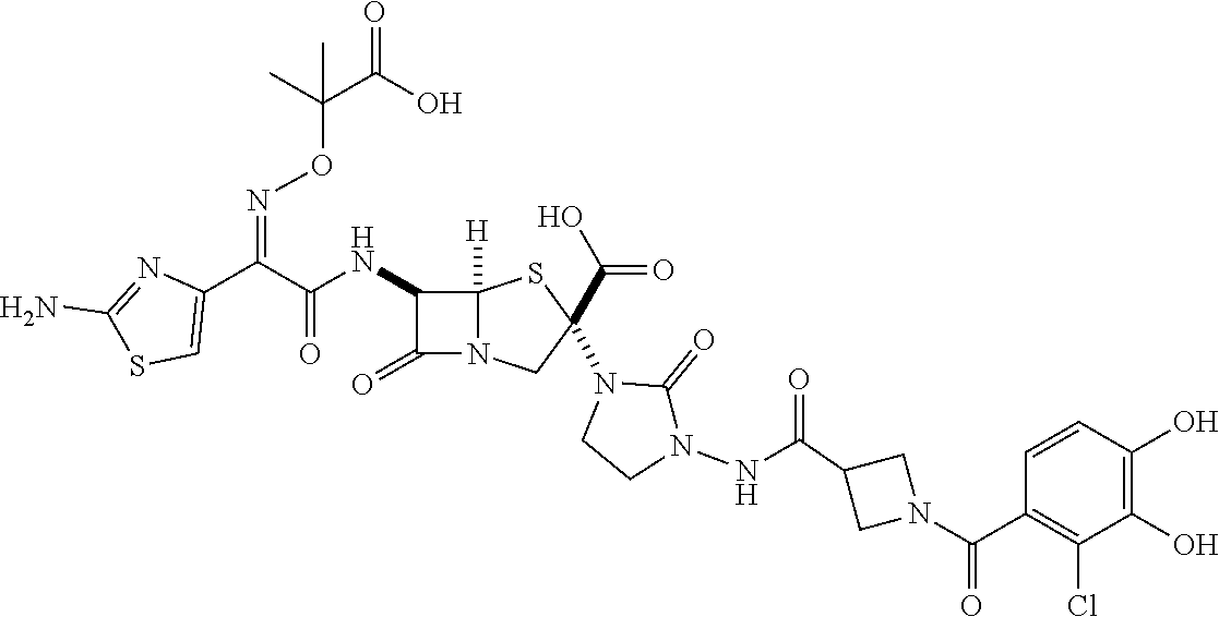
C(=O)(NC1C(=O)N2C1([H])SC(N1CCN(NC(C3CN(C(C4=C(Cl)C(O)=C(O)C=C4)=O)C3)=O)C1=O)(C(O)=O)C2)C(C1=CSC(N)=N1)=NOC(C(O)=O)(C)C
